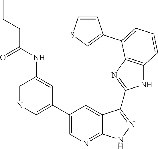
C1=NC=C(C2=CN=C3C(=C2)C(C2=NC4=C(N2)C=CC=C4C2=CSC=C2)=NN3)C=C1NC(CCC)=O
